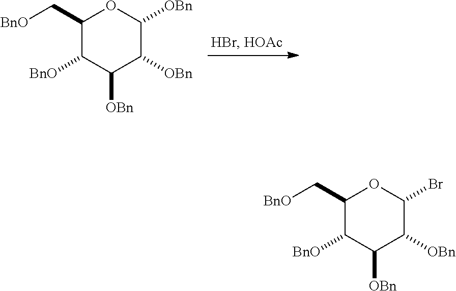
C1(C[BnO])C([BnO])C([OBn])C([OBn])C([OBn])O1.C1(C[BnO])C([BnO])C([OBn])C([OBn])C(Br)O1
